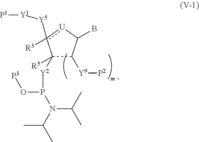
C1([R5])([Y2]P(N(C(C)C)C(C)C)O[P3])C([Y9][P2])C(B)[U]c1([Y5][Y1][P1])[R3]
